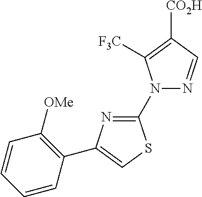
C1=CC=CC(C2=CSC(N3N=CC([CO2H])=C3[F3C])=N2)=C1[OMe]
